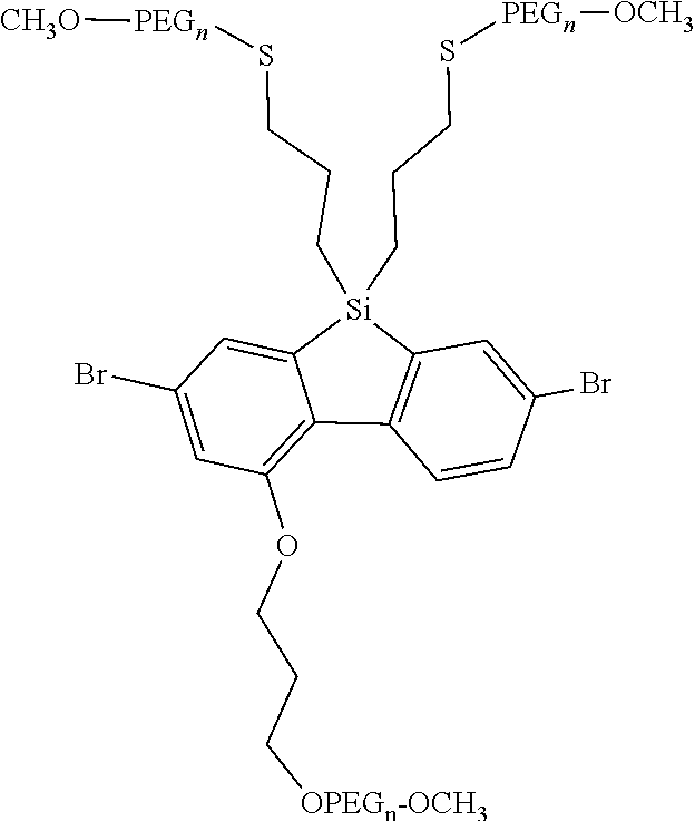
C12=C(OCCC[OPEGn-OCH3])C=C(Br)C=C1[Si](CCCS[PEGn][OCH3])(CCCS[PEGn][CH3O])C1=C2C=CC(Br)=C1
